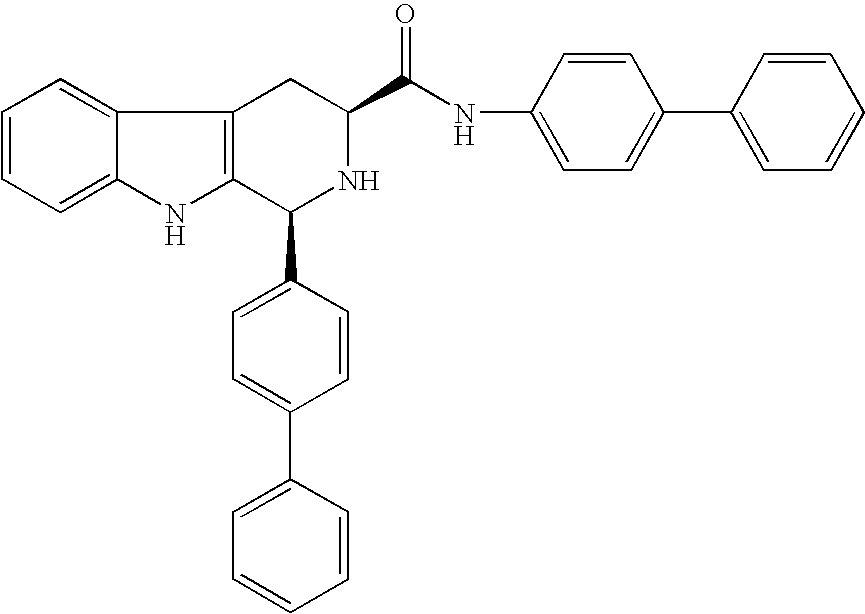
C12=CC=CC=C1NC1=C2CC(C(NC2=CC=C(C3=CC=CC=C3)C=C2)=O)NC1C1=CC=C(C2=CC=CC=C2)C=C1
